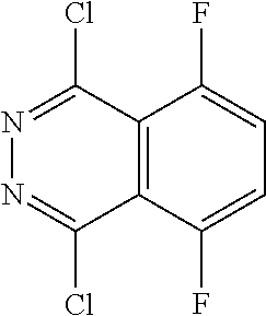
C12=C(C(F)=CC=C1F)C(Cl)=NN=C2Cl
